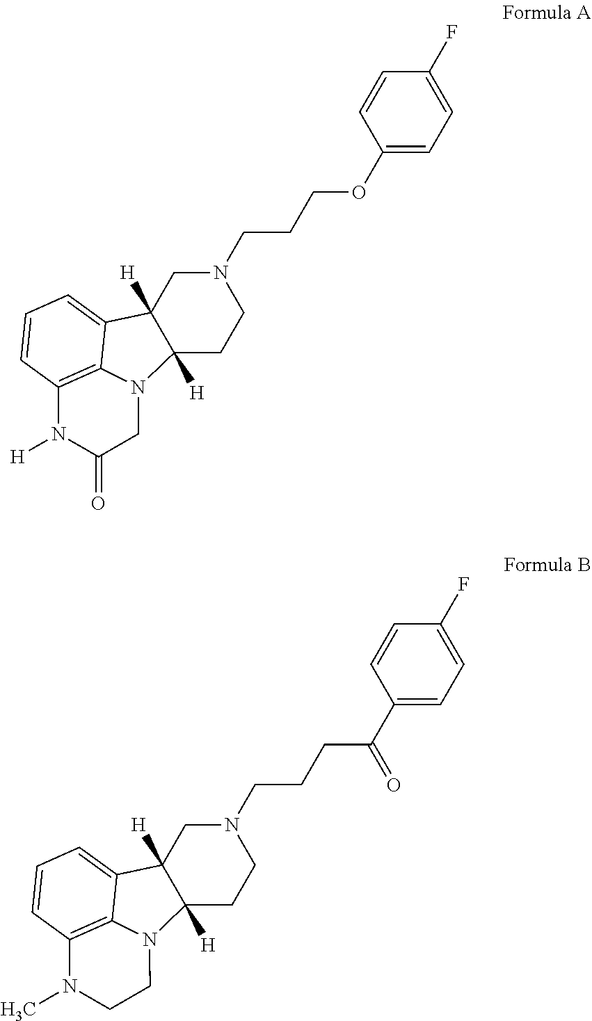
C12([H])CCN(CCCOC3=CC=C(F)C=C3)CC1([H])C1=CC=CC3=C1N2CC(=O)N3[H].C12([H])CCN(CCCC(C3=CC=C(F)C=C3)=O)CC1([H])C1=CC=CC3=C1N2CCN3C
